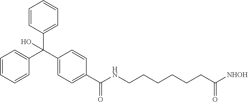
C1=CC=C(C(C2=CC=C(C(NCCCCCCC(=O)[NHOH])=O)C=C2)(C2=CC=CC=C2)O)C=C1
